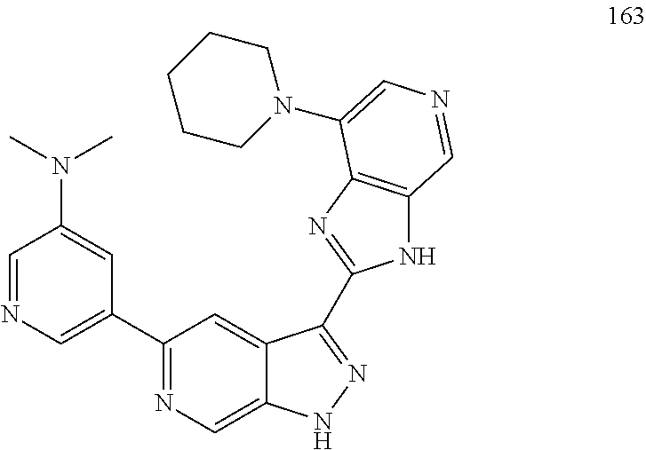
CN(C1=CC(C2=NC=C3C(=C2)C(C2=NC4=C(N2)C=NC=C4N2CCCCC2)=NN3)=CN=C1)C
